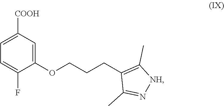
C1=C([COOH])C=C(OCCCC2=C(C)[NH]N=C2C)C(F)=C1
